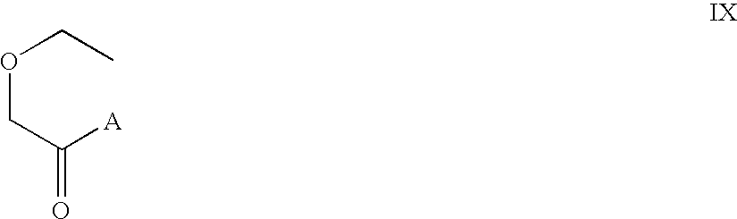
O(CC([A])=O)CC
